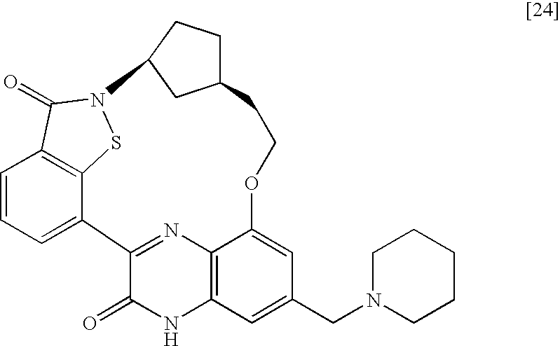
C1=CC=C2C3=C1C(=O)N(S3)C1CCC(C1)CCOC1=CC(CN3CCCCC3)=CC3=C1N=C2C(=O)N3
